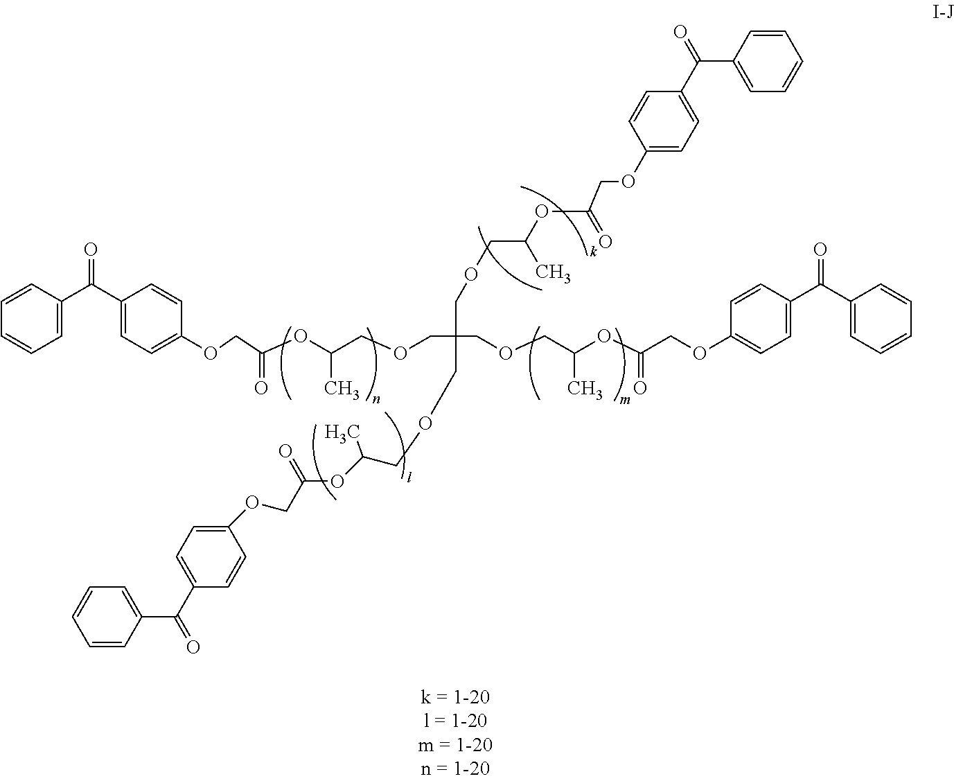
C1=CC=CC=C1C(C1=CC=C(OCC(OC(COCC(COCC(OC(COC2=CC=C(C(C3=CC=CC=C3)=O)C=C2)=O)C)(COCC(C)OC(COC2=CC=C(C(C3=CC=CC=C3)=O)C=C2)=O)COCC(OC(COC2=CC=C(C(C3=CC=CC=C3)=O)C=C2)=O)C)C)=O)C=C1)=O
